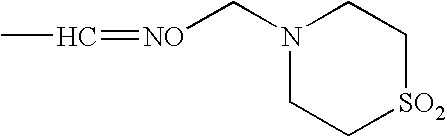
N1(C[NO]=CC)CC[SO2]CC1
